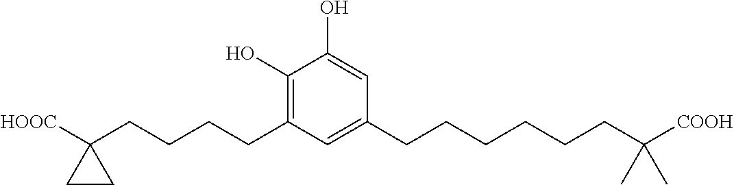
C1(O)=C(CCCCC2([HOOC])CC2)C=C(CCCCCCC([COOH])(C)C)C=C1O
